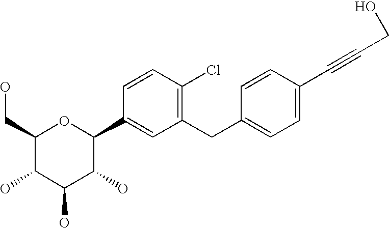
C1(CC2=CC=C(C#CCO)C=C2)=C(Cl)C=CC(C2OC(CO)C(O)C(O)C2O)=C1
